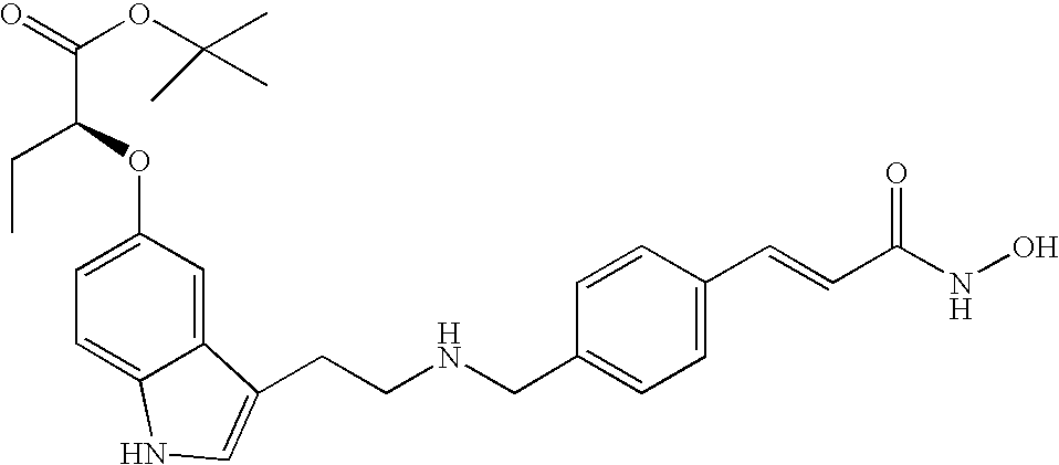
C1=C(OC(C(=O)OC(C)(C)C)CC)C=C2C(=C1)NC=C2CCNCC1=CC=C(C=CC(NO)=O)C=C1
